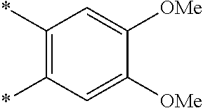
C1(*)=C(*)C=C([OMe])C([OMe])=C1
